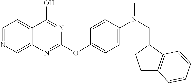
C1=NC=C2C(=C1)C(O)=NC(OC1=CC=C(N(C)CC3CCC4=C3C=CC=C4)C=C1)=N2
